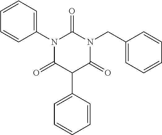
C1=CC(N2C(=O)C(C3=CC=CC=C3)C(=O)N(CC3=CC=CC=C3)C2=O)=CC=C1
